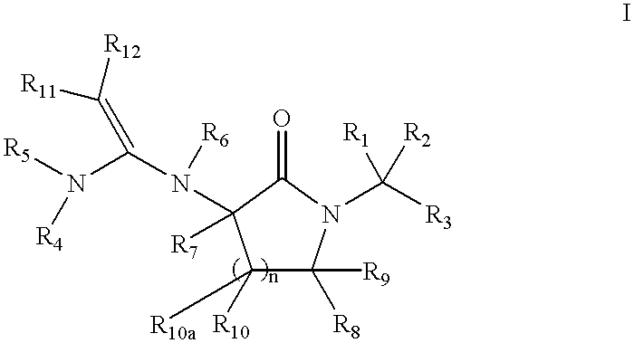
C1([R10])([R10a])C([R9])([R8])N(C([R3])([R1])[R2])C(=O)C1([R7])N(C(N([R4])[R5])=C([R12])[R11])[R6]
